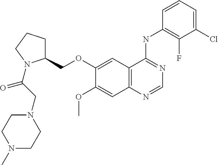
C12=C(N=CN=C1NC1=C(F)C(Cl)=CC=C1)C=C(OC)C(OCC1CCCN1C(CN1CCN(C)CC1)=O)=C2
